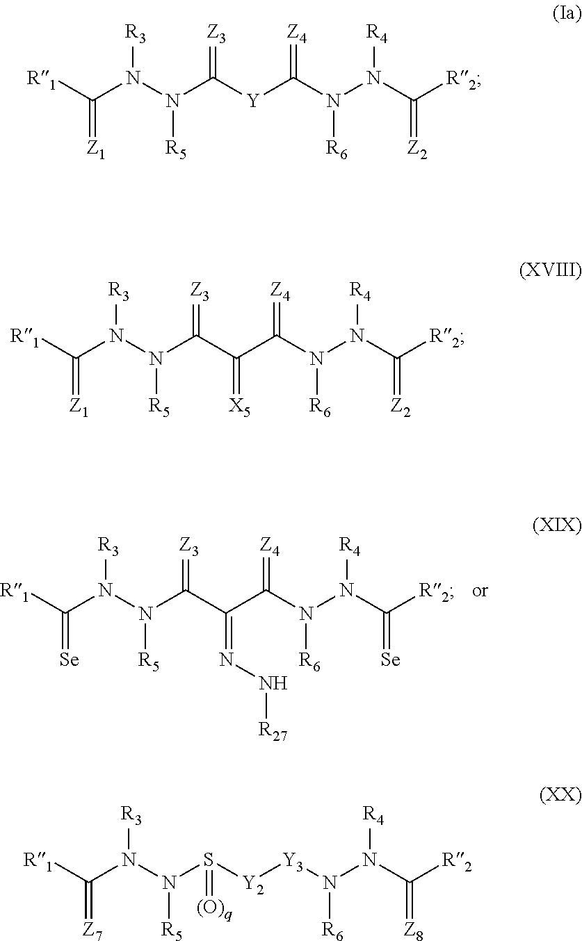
[R1]C(N(N(C(C(C(N(N(C([R2])=[Se])[R4])[R6])=[Z4])=NN[R27])=[Z3])[R5])[R3])=[Se].[R1]C(N(N(C([Y]C(N(N(C([R2])=[Z2])[R4])[R6])=[Z4])=[Z3])[R5])[R3])=[Z1].[R1]C(N(N(C(C(C(N(N(C([R2])=[Z2])[R4])[R6])=[Z4])=[X5])=[Z3])[R5])[R3])=[Z1].[R1]C(N(N(S([Y2][Y3]N(N(C([R2])=[Z8])[R4])[R6])=[(O)q])[R5])[R3])=[Z7]
